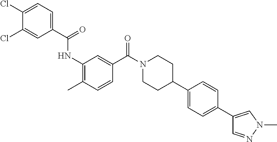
C1(C(=O)NC2=C(C)C=CC(C(N3CCC(C4=CC=C(C5=CN(C)N=C5)C=C4)CC3)=O)=C2)=CC=C(Cl)C(Cl)=C1
